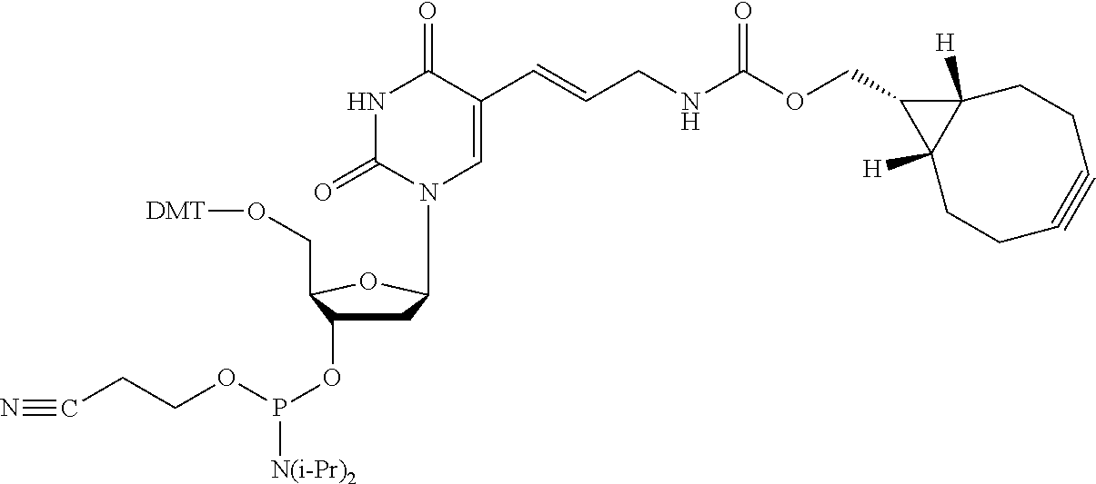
C1C(OP(OCCC#N)[N(i-Pr)2])C(CO[DMT])OC1N1C=C(C=CCNC(OCC2C3([H])CCC#CCCC32[H])=O)C(=O)NC1=O
